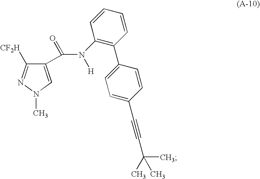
C1(C(N([H])C2=C(C3=CC=C(C#CC(C)(C)C)C=C3)C=CC=C2)=O)=CN(C)N=C1[CF2H]
